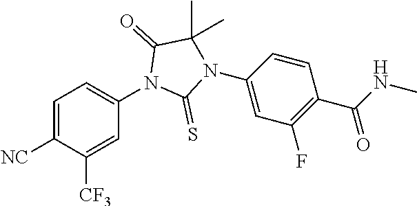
C1=C([NC])C([CF3])=CC(N2C(=S)N(C3=CC(F)=C(C(NC)=O)C=C3)C(C)(C)C2=O)=C1
